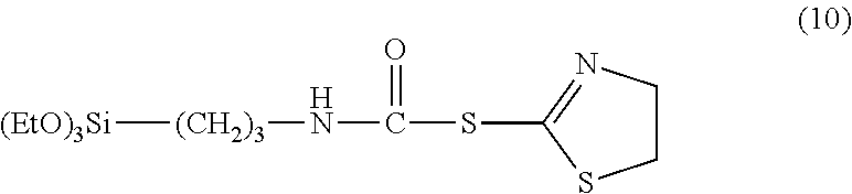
[(EtO)3Si][(CH2)3]NC(=O)SC1=NCCS1
